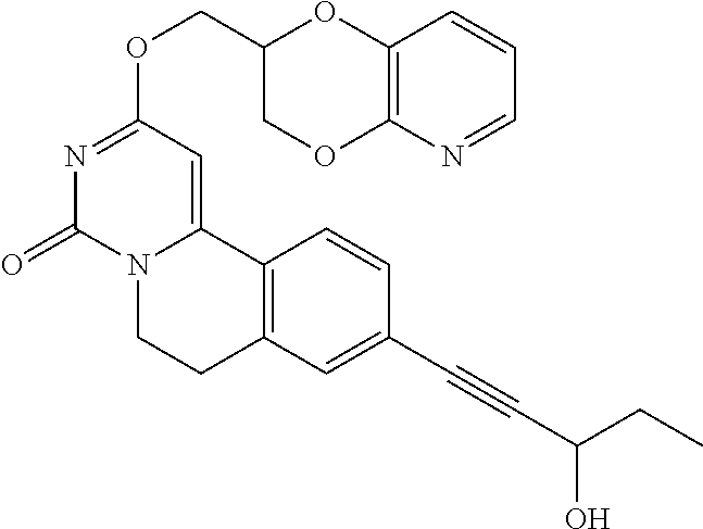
N1=CC=CC2=C1OCC(COC1=NC(=O)N3C(=C1)C1=C(CC3)C=C(C#CC(O)CC)C=C1)O2
